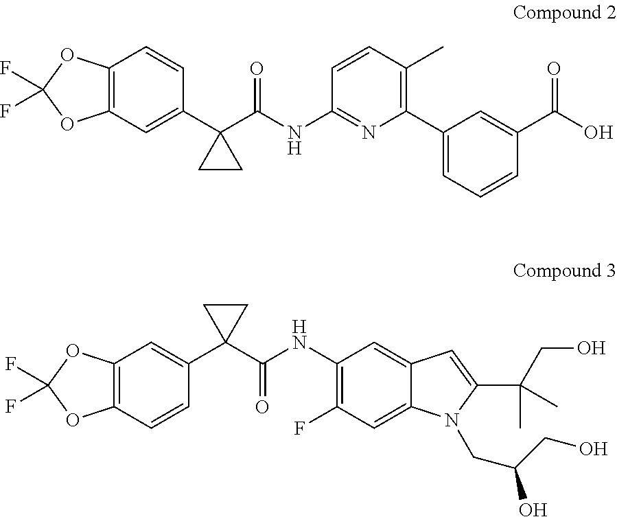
C12=C(C=C(C3(C(NC4=NC(C5=CC=CC(C(O)=O)=C5)=C(C)C=C4)=O)CC3)C=C1)OC(F)(F)O2.C12=C(C=CC(C3(C(NC4=C(F)C=C5C(=C4)C=C(C(CO)(C)C)N5CC(O)CO)=O)CC3)=C1)OC(F)(F)O2
